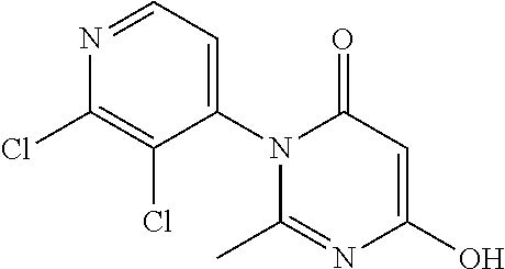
C1(N2C(C)=NC(O)=CC2=O)=CC=NC(Cl)=C1Cl
